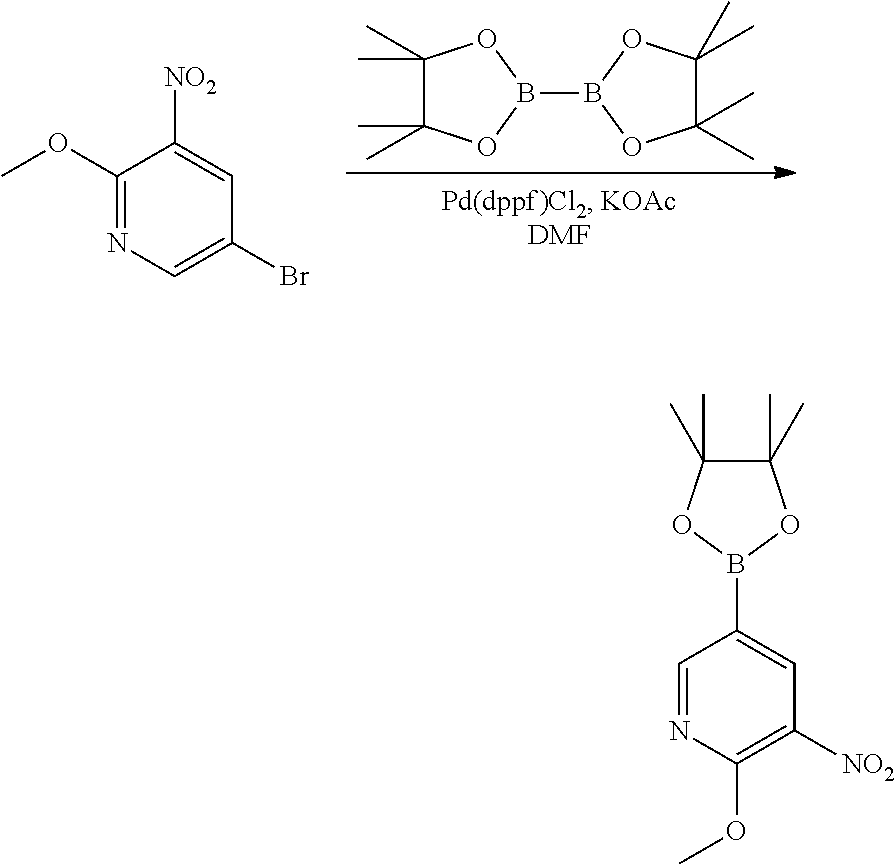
B1(B2OC(C)(C)C(C)(C)O2)OC(C)(C)C(C)(C)O1.C1(OC)=NC=C(Br)C=C1[NO2].C1=NC(OC)=C([NO2])C=C1B1OC(C)(C)C(C)(C)O1
